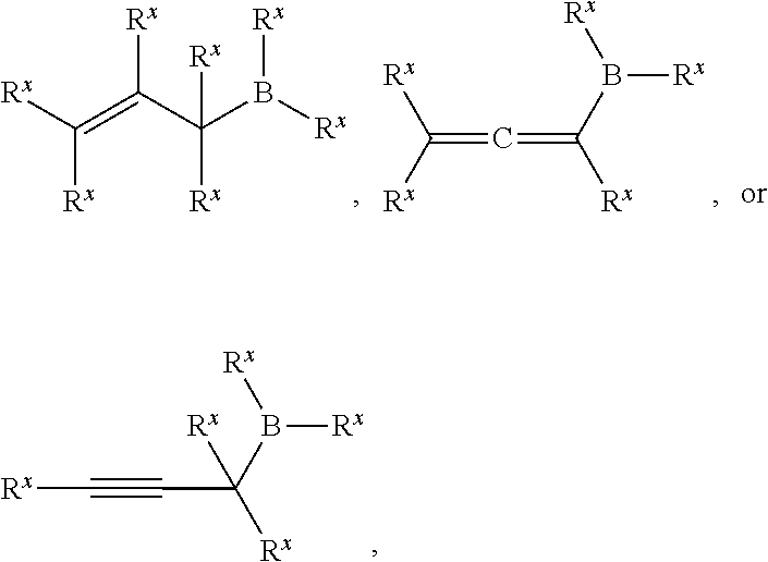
[Rx]C#CC(B([Rx])[Rx])([Rx])[Rx].C(=C(C([Rx])(B([Rx])[Rx])[Rx])[Rx])([Rx])[Rx].C(=C=C(B([Rx])[Rx])[Rx])([Rx])[Rx]
